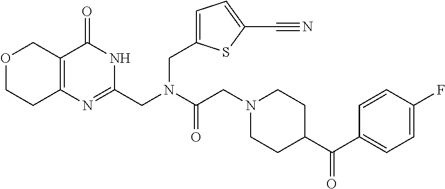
C1=C(F)C=CC(C(C2CCN(CC(=O)N(CC3=NC4=C(C(=O)N3)COCC4)CC3=CC=C(C#N)S3)CC2)=O)=C1
